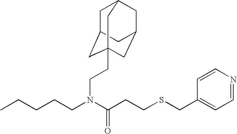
C1=NC=CC(CSCCC(=O)N(CCCCC)CCC23CC4CC(CC(C2)C4)C3)=C1
